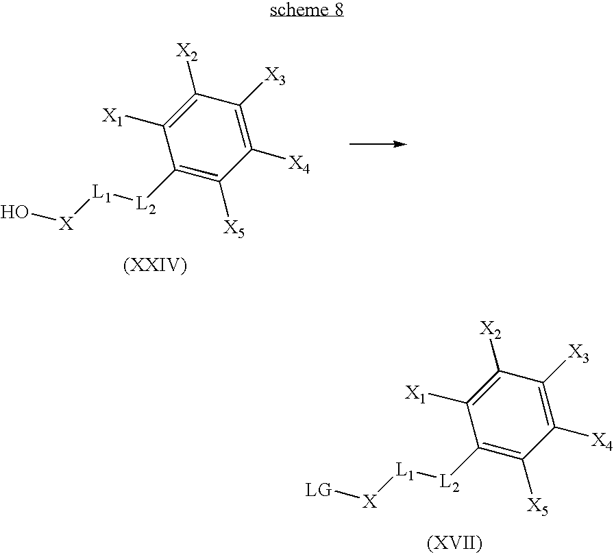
C1([L2][L1][X]O)=C([X5])C([X4])=C([X3])C([X2])=C1[X1].C1([L2][L1][X][LG])=C([X5])C([X4])=C([X3])C([X2])=C1[X1]
